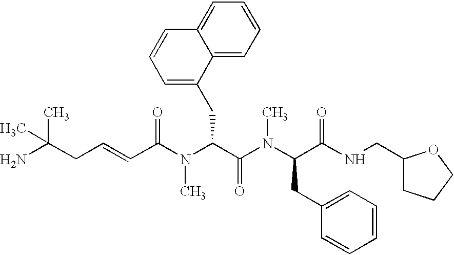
NC(CC=CC(N(C(C(N(C(C(NCC1CCCO1)=O)CC1=CC=CC=C1)C)=O)CC1=CC=CC2=CC=CC=C12)C)=O)(C)C
